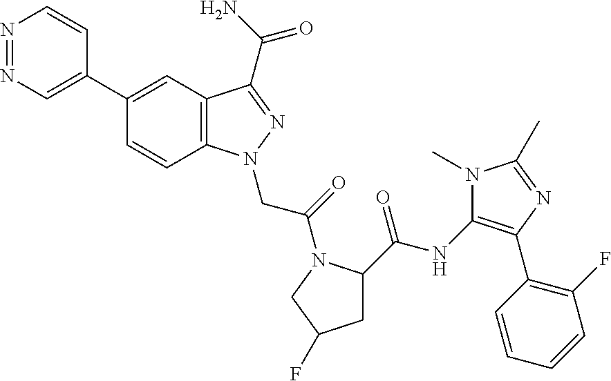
N1=NC=C(C2=CC3=C(C=C2)N(CC(=O)N2C(C(NC4=C(C5=C(F)C=CC=C5)N=C(C)N4C)=O)CC(F)C2)N=C3C(N)=O)C=C1
